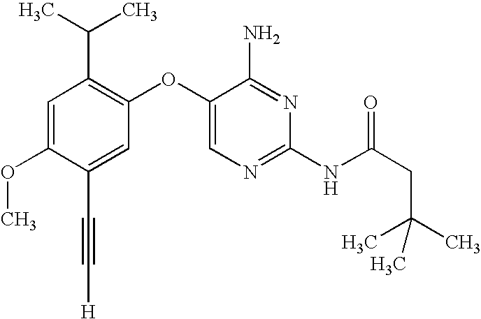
C1=C(OC)C(C#C[H])=CC(OC2=CN=C(NC(CC(C)(C)C)=O)N=C2N)=C1C(C)C
